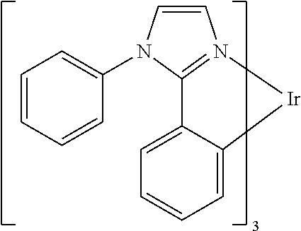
C1=CN(C2=CC=CC=C2)C2=N1[Ir]C1=CC=CC=C21
